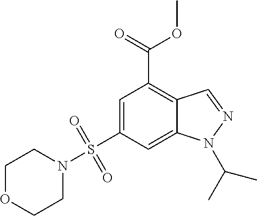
C1=C(S(=O)(=O)N2CCOCC2)C=C2C(=C1C(OC)=O)C=NN2C(C)C
